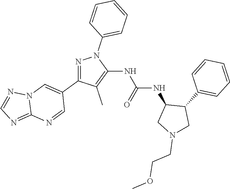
N1=C(C2=CN3C(=NC=N3)N=C2)C(C)=C(NC(NC2CN(CCOC)CC2C2=CC=CC=C2)=O)N1C1=CC=CC=C1
